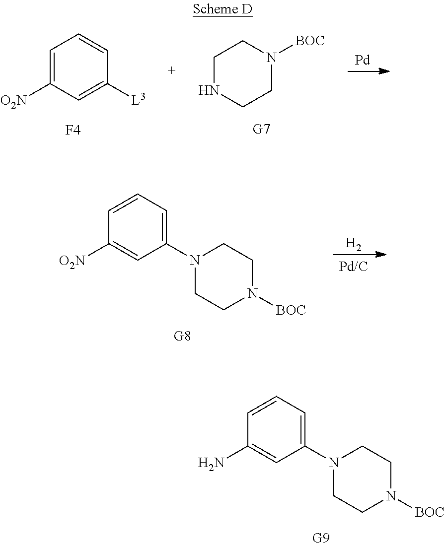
C1=CC(N)=CC(N2CCN([BOC])CC2)=C1.C1([L3])=CC([O2N])=CC=C1.[F4].C1N([BOC])CCNC1.[G7].[Pd].C1=CC([O2N])=CC(N2CCN([BOC])CC2)=C1.[H2]
